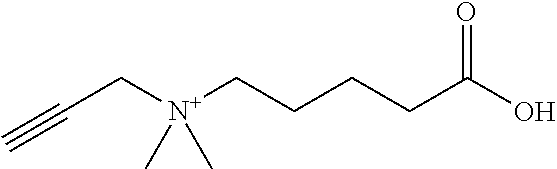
C#CC[N+](CCCCC(O)=O)(C)C
